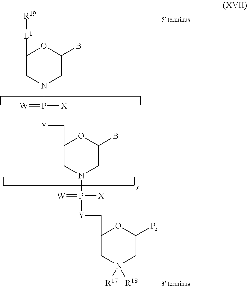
C1([L1][R19])CN(P([Y]CC2CN(P([X])(=[W])[Y]CC3CN([R17])([R18])CC([Pi])O3)CC(B)O2)([X])=[W])CC(B)O1
